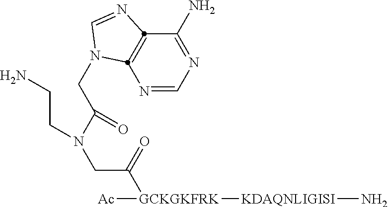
N1=CN=C(N)C2=C1N(CC(N(CCN)CC(=O)[GCKGKFRK]([Ac])[KDAQNLIGISI]N)=O)C=N2
